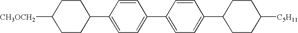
[CH3OCH2]C1CCC(C2=CC=C(C3=CC=C(C4CCC([C5H11])CC4)C=C3)C=C2)CC1
